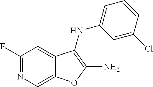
N1=C(F)C=C2C(=C1)OC(N)=C2NC1=CC=CC(Cl)=C1
